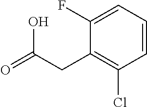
C1(F)=CC=CC(Cl)=C1CC(=O)O
